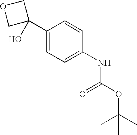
C1(C2(O)COC2)=CC=C(NC(OC(C)(C)C)=O)C=C1
